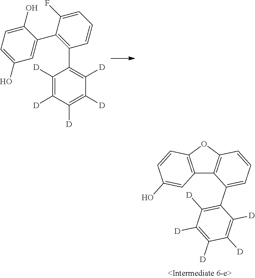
C1([D])=C([D])C([D])=C(C2=C(C3=CC(O)=CC=C3O)C(F)=CC=C2)C([D])=C1[D].C12=C(OC3=C1C(C1=C([D])C([D])=C([D])C([D])=C1[D])=CC=C3)C=CC(O)=C2
